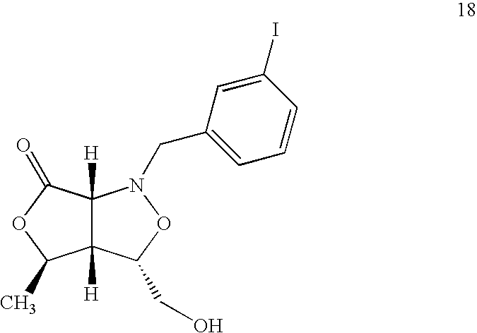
C12([H])C([H])(C(=O)OC1C)N(CC1=CC=CC(I)=C1)OC2CO
